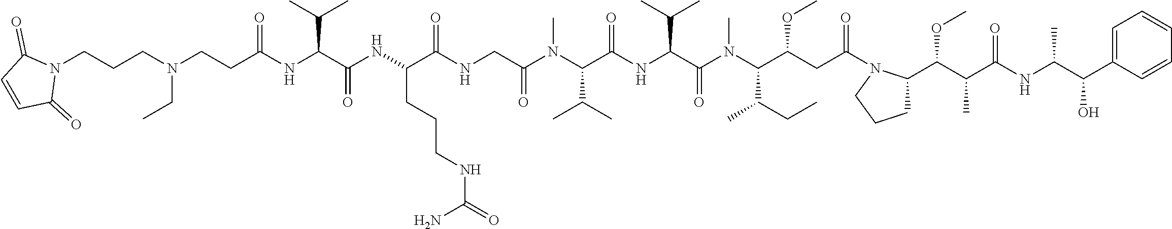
C(NC(C(NC(C(NCC(N(C(C(NC(C(N(C(C(CC(=O)N1C(C(C(C(NC(C(C2=CC=CC=C2)O)C)=O)C)OC)CCC1)OC)C(CC)C)C)=O)C(C)C)=O)C(C)C)C)=O)=O)CCCNC(=O)N)=O)C(C)C)(=O)CCN(CCCN1C(=O)C=CC1=O)CC
